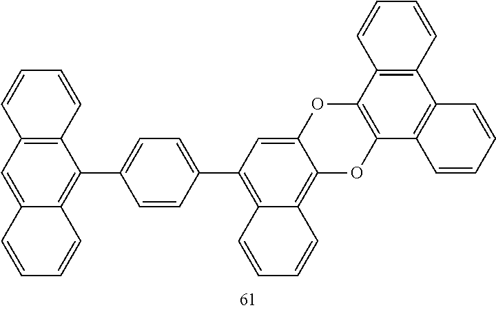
C1=C2C(=C(C3=CC=C(C4=C5C(=C6C(=C4)OC4=C(O6)C6=C(C7=C4C=CC=C7)C=CC=C6)C=CC=C5)C=C3)C3=C1C=CC=C3)C=CC=C2
